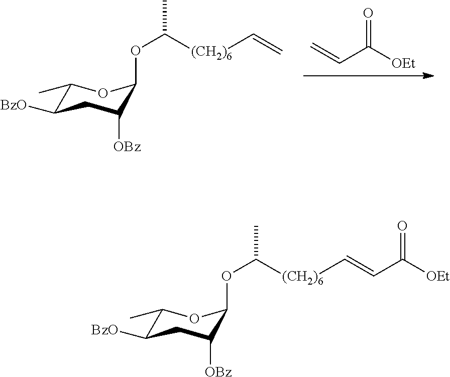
C=CC([OEt])=O.C1(C)C([BzO])CC([OBz])C(OC([(CH2)6]C=C)C)O1.C1(C)C([BzO])CC([OBz])C(OC([(CH2)6]C=CC([OEt])=O)C)O1
